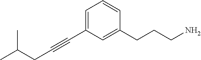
C(#CC1=CC=CC(CCCN)=C1)CC(C)C
